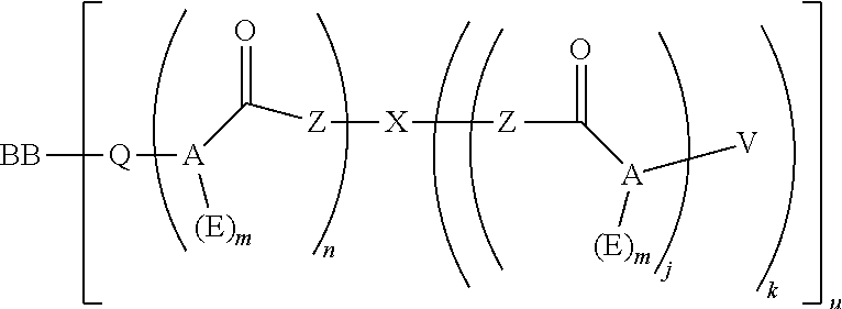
[Z]([X][Z]C(=O)[A]([V])[(E)m])C([A]([(E)m])[Q][BB])=O
